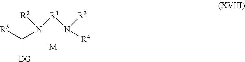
C([DG])([R5])N([R2])[R1]N([R3])[R4].[M]
